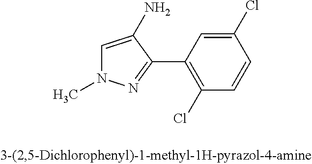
C1=C(N)C(C2=C(Cl)C=CC(Cl)=C2)=NN1C
